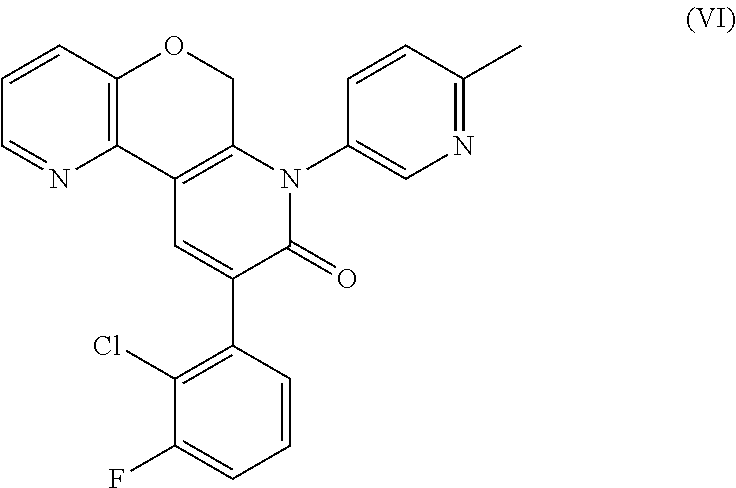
N1=C(C)C=CC(N2C3=C(C=C(C4=C(Cl)C(F)=CC=C4)C2=O)C2=C(C=CC=N2)OC3)=C1
